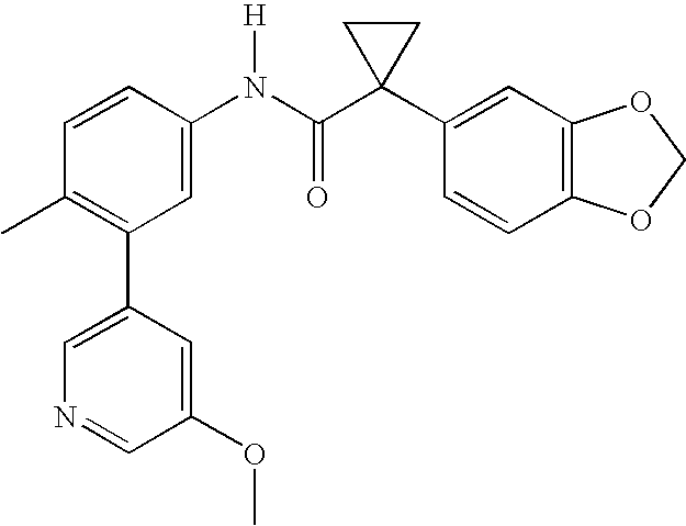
C1=CC(N(C(C2(C3=CC4=C(C=C3)OCO4)CC2)=O)[H])=CC(C2=CN=CC(OC)=C2)=C1C
